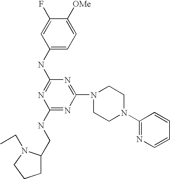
C1(NC2=NC(NCC3CCCN3CC)=NC(N3CCN(C4=NC=CC=C4)CC3)=N2)=CC=C([OMe])C(F)=C1
